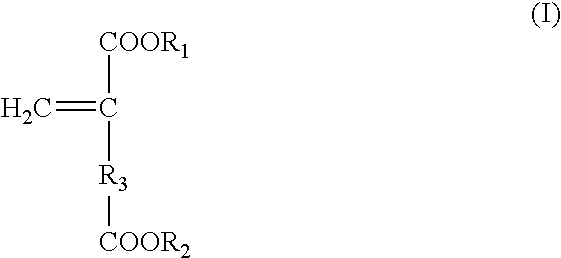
C=C([R3][COOR2])[COOR1]
